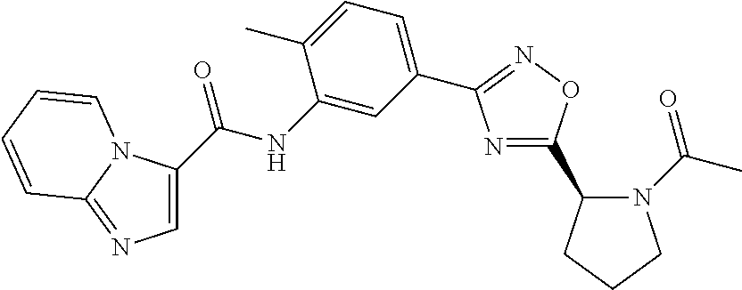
C1=C(C(NC2=CC(C3=NOC(C4N(C(C)=O)CCC4)=N3)=CC=C2C)=O)N2C(=N1)C=CC=C2
